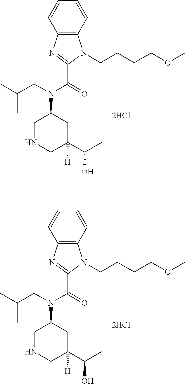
C1=CC=CC2=C1N(CCCCOC)C(C(=O)N(CC(C)C)C1CNCC(C(C)O)([H])C1)=N2.C1=CC=CC2=C1N(CCCCOC)C(C(=O)N(CC(C)C)C1CNCC(C(C)O)([H])C1)=N2
